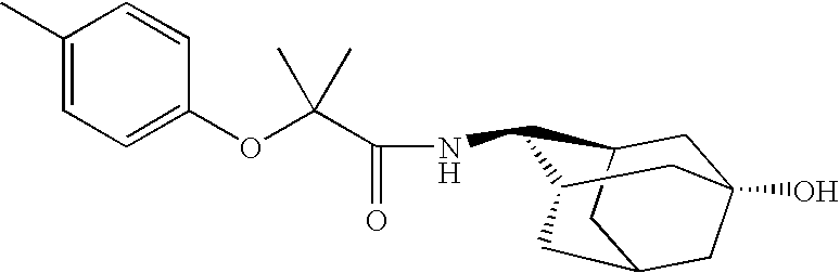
C1(C)=CC=C(OC(C(NC2C3CC4(O)CC(CC2C4)C3)=O)(C)C)C=C1
